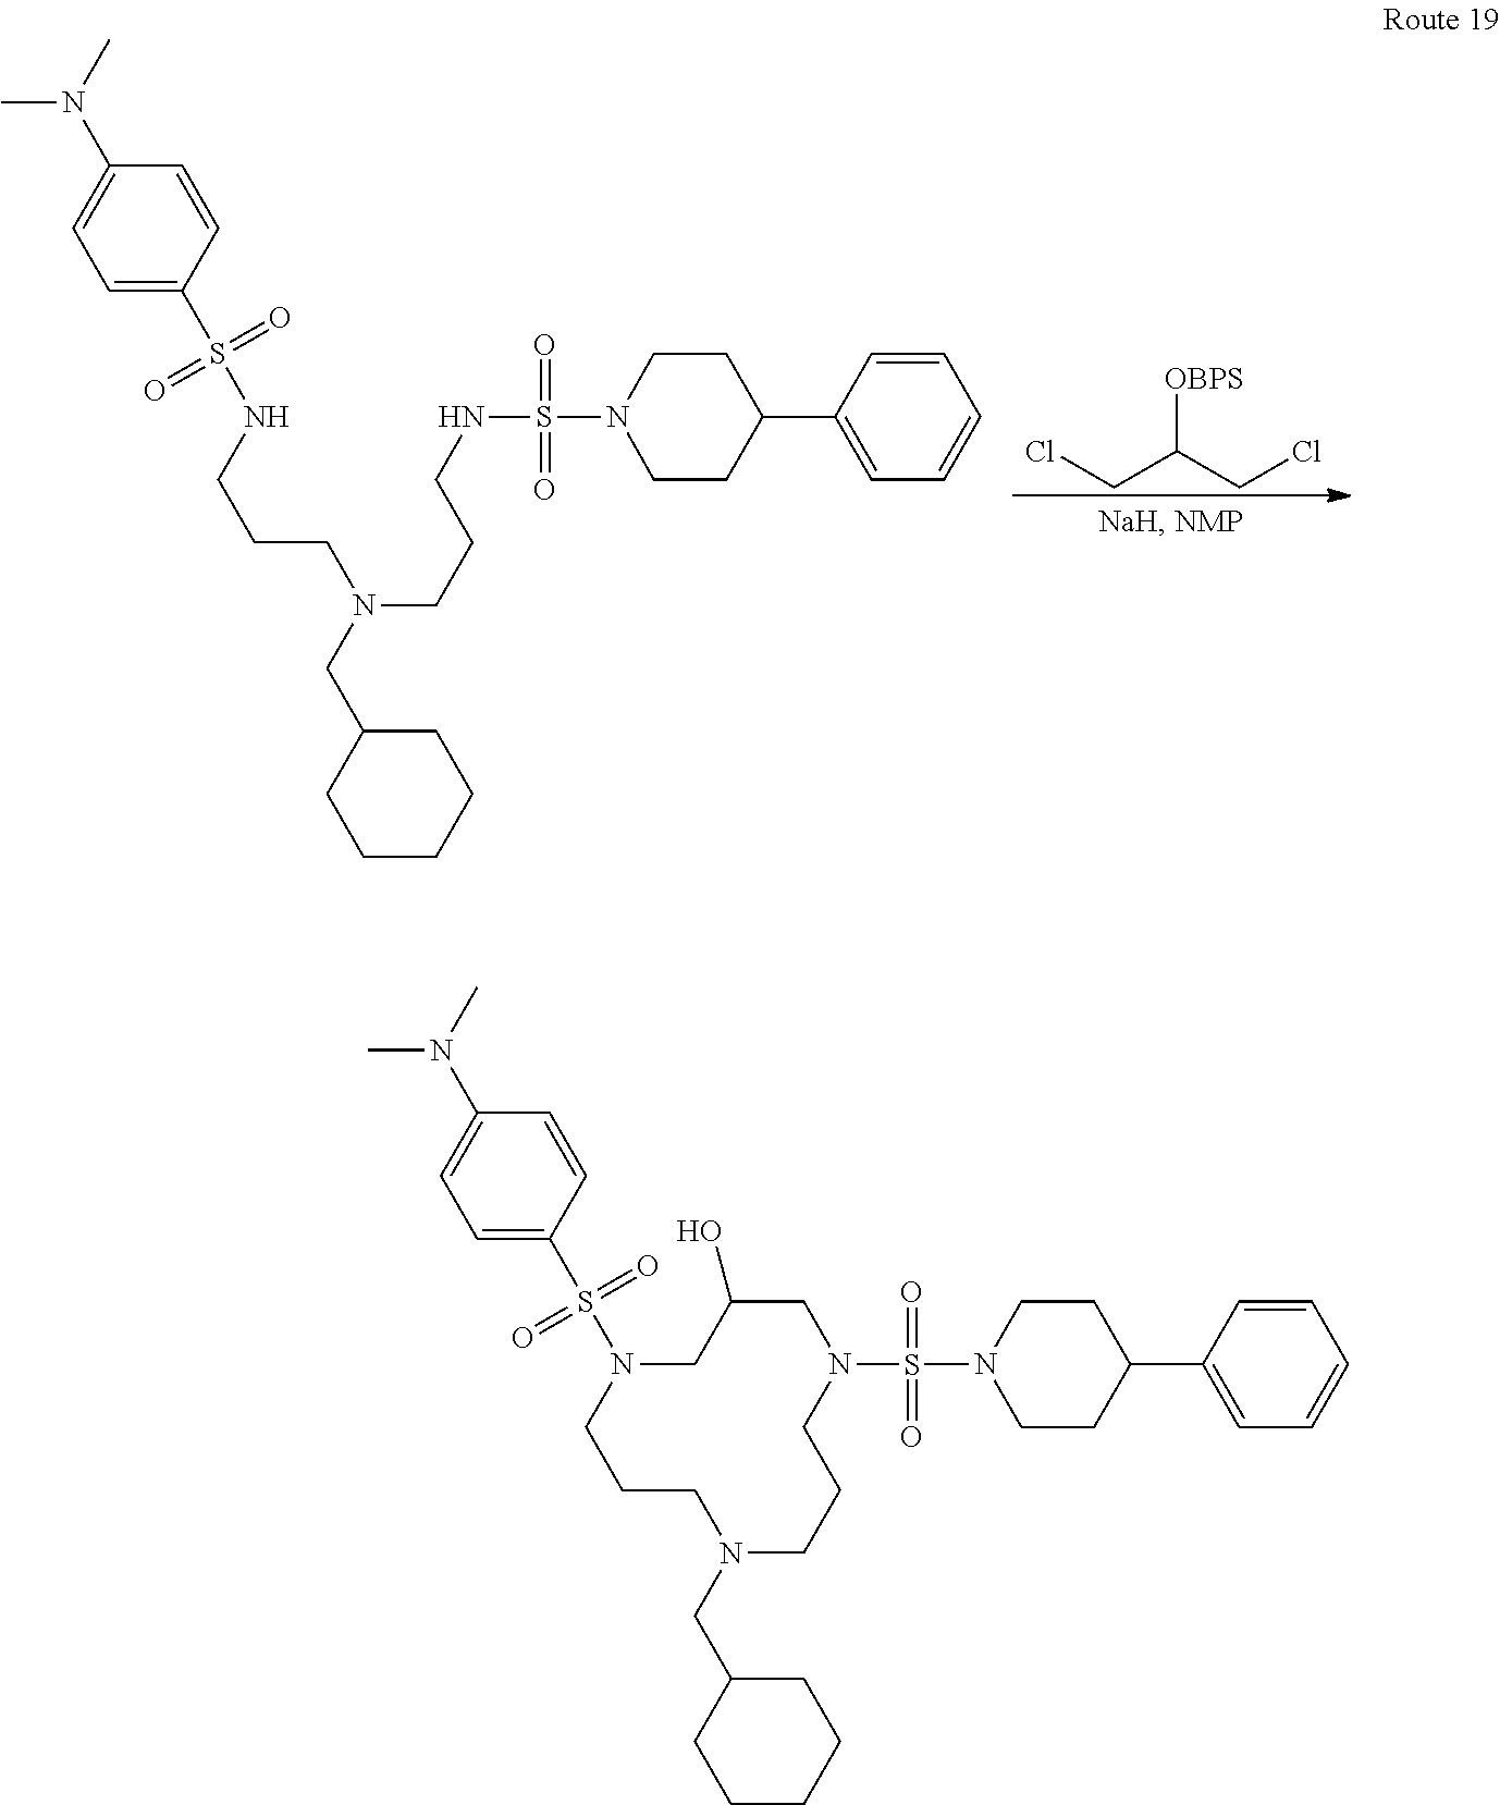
ClCC(CCl)[OBPS].C1=CC(S(NCCCN(CCCNS(N2CCC(C3=CC=CC=C3)CC2)(=O)=O)CC2CCCCC2)(=O)=O)=CC=C1N(C)C.C1=CC(S(N2CCCN(CC3CCCCC3)CCCN(S(N3CCC(C4=CC=CC=C4)CC3)(=O)=O)CC(O)C2)(=O)=O)=CC=C1N(C)C
